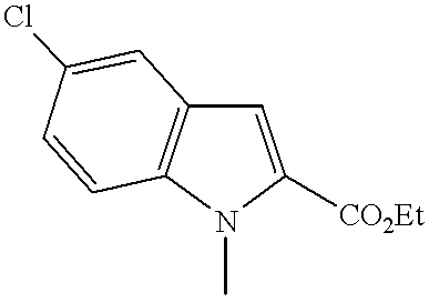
C1=C([CO2Et])N(C)C2=C1C=C(Cl)C=C2
